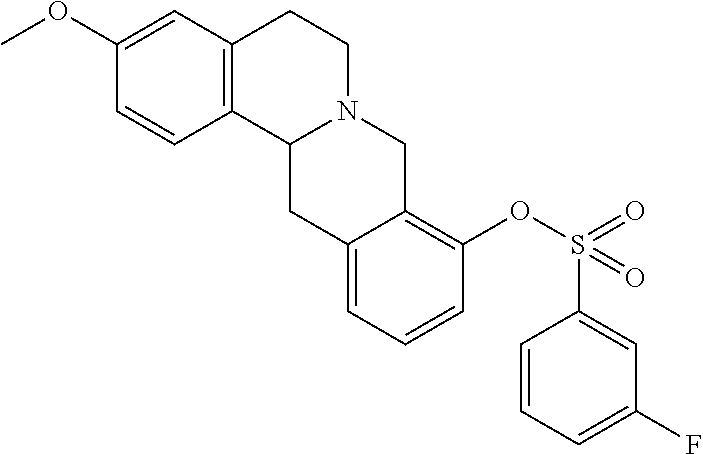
C1=CC2=C(C=C1OC)CCN1C2CC2=CC=CC(OS(=O)(C3=CC(F)=CC=C3)=O)=C2C1
